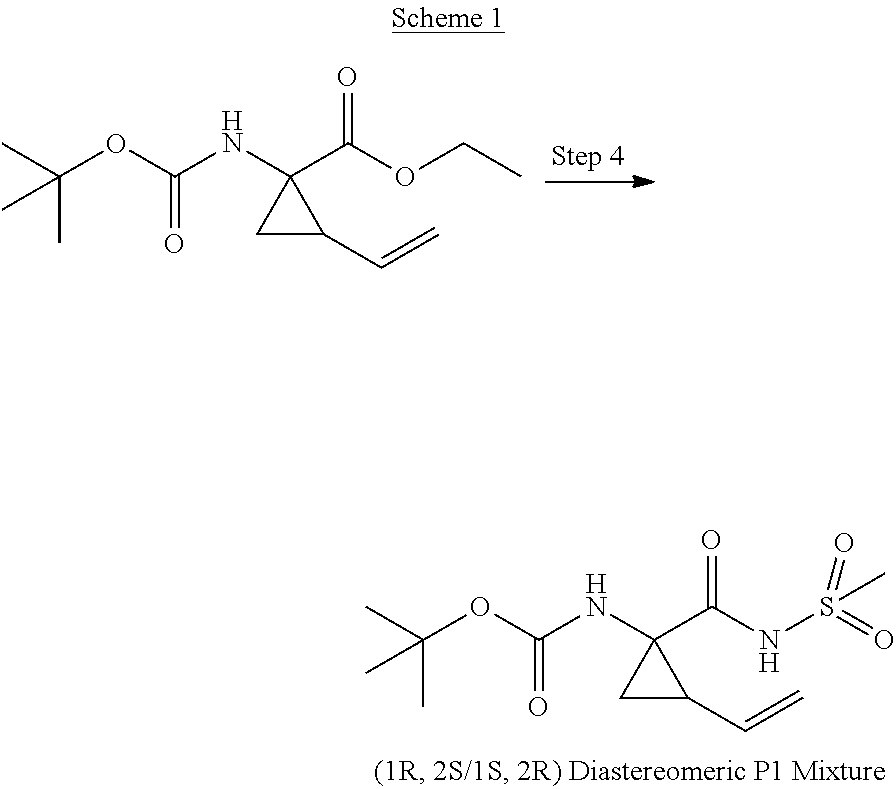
CC(OC(NC1(C(NS(=O)(=O)C)=O)CC1C=C)=O)(C)C.CC(OC(NC1(C(OCC)=O)CC1C=C)=O)(C)C
